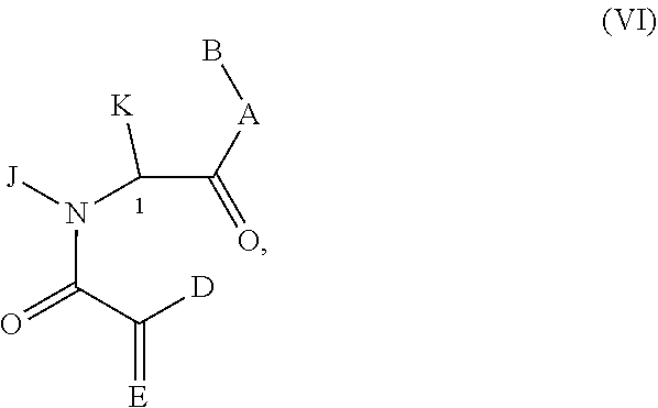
[D]C(C(=O)N(C(C([A]B)=O)[K])[J])=[E]
